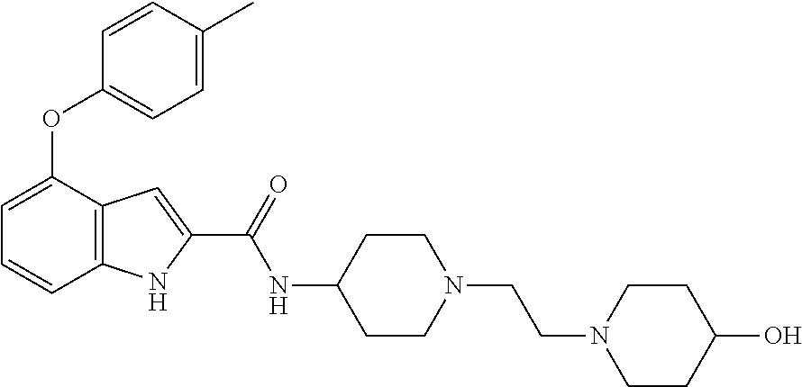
C1=C(OC2=CC=C(C)C=C2)C2=C(C=C1)NC(C(NC1CCN(CCN3CCC(O)CC3)CC1)=O)=C2
